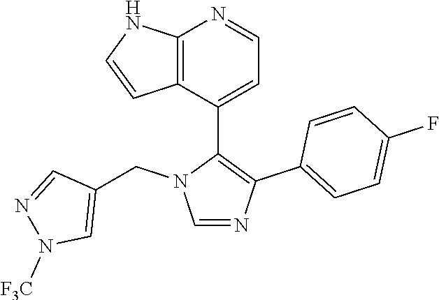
C12=C(C(C3=C(C4=CC=C(F)C=C4)N=CN3CC3=CN([F3C])N=C3)=CC=N1)C=CN2
